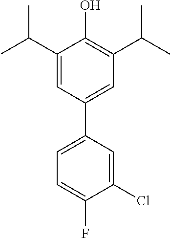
C1(C(C)C)=CC(C2=CC=C(F)C(Cl)=C2)=CC(C(C)C)=C1O
